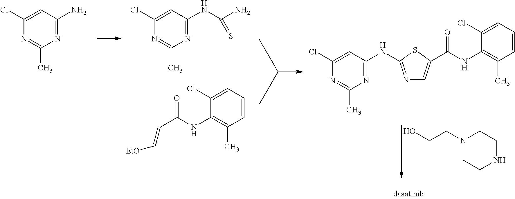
N1=C(NC2=NC(C)=NC(Cl)=C2)SC(C(=O)NC2=C(C)C=CC=C2Cl)=C1.C1(Cl)=CC(N)=NC(C)=N1.C1(Cl)=CC(NC(N)=S)=NC(C)=N1.C1(Cl)=CC=CC(C)=C1NC(C=C[EtO])=O.N1(CCO)CCNCC1
